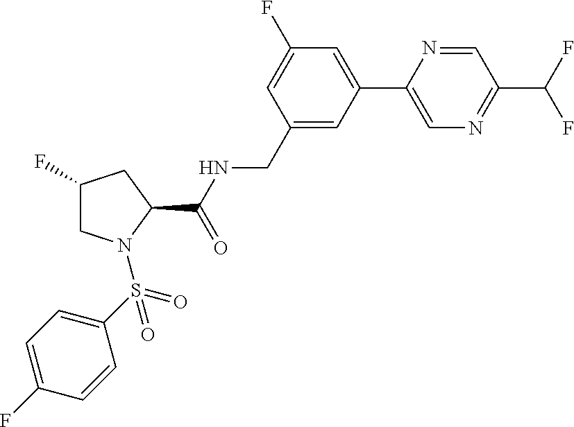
C1(C2=CC(F)=CC(CNC(C3CC(F)CN3S(=O)(C3=CC=C(F)C=C3)=O)=O)=C2)=CN=C(C(F)F)C=N1
